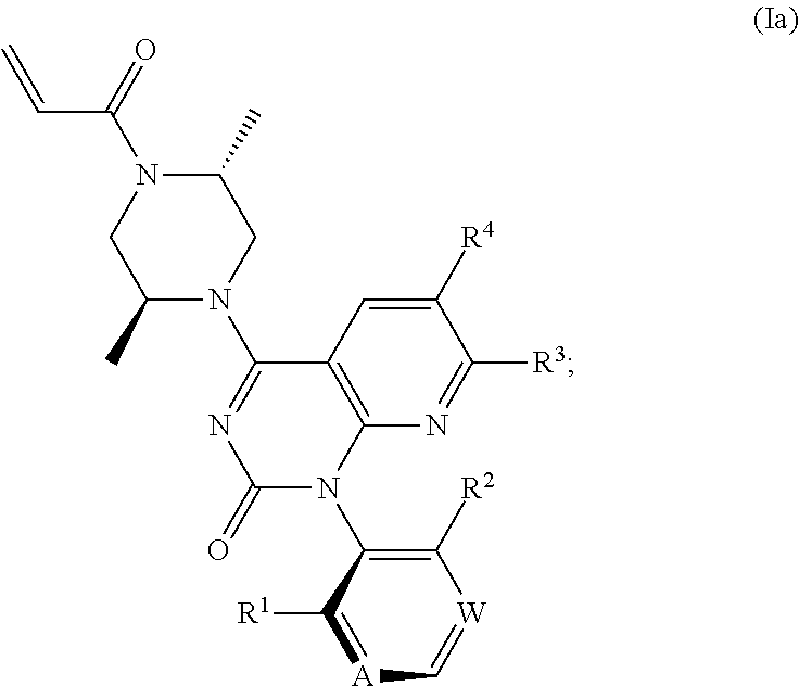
C1([R2])=C(N2C3=C(C(N4CC(C)N(C(=O)C=C)CC4C)=NC2=O)C=C([R4])C([R3])=N3)C([R1])=[A]C=[W]1
